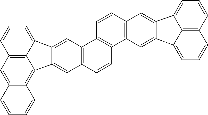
C1=C2C(=C3C4=C1C=CC=C4C1=CC4=C(C=CC5=C4C=CC4=C5C=C5C(=C4)C4=CC=CC6=C4C5=CC=C6)C=C31)C=CC=C2
